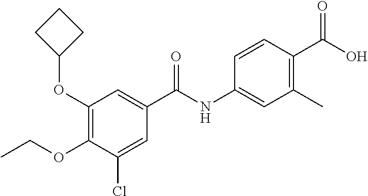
C(OC1=C(OC2CCC2)C=C(C(NC2=CC(C)=C(C(O)=O)C=C2)=O)C=C1Cl)C
